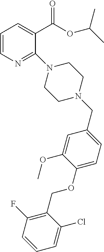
C1=CN=C(N2CCN(CC3=CC=C(OCC4=C(F)C=CC=C4Cl)C(OC)=C3)CC2)C(C(=O)OC(C)C)=C1
